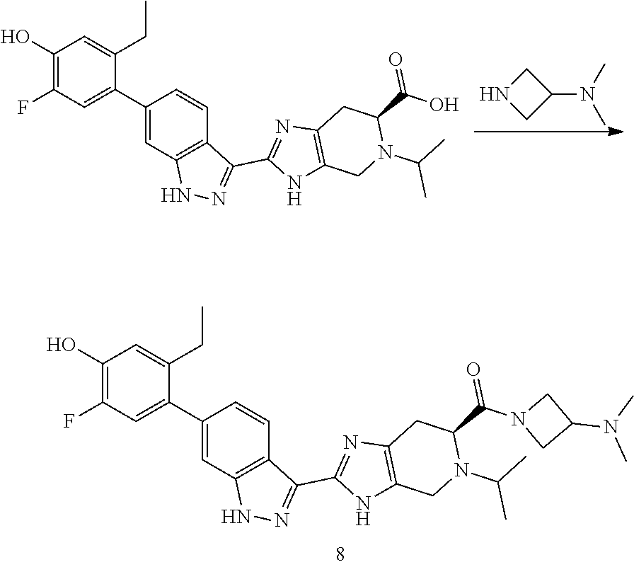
C1(O)=C(F)C=C(C2=CC3=C(C=C2)C(C2=NC4=C(N2)CN(C(C)C)C(C(=O)N2CC(N(C)C)C2)C4)=NN3)C(CC)=C1.C1NCC1N(C)C.C1(O)=C(F)C=C(C2=CC3=C(C=C2)C(C2=NC4=C(N2)CN(C(C)C)C(C(O)=O)C4)=NN3)C(CC)=C1
